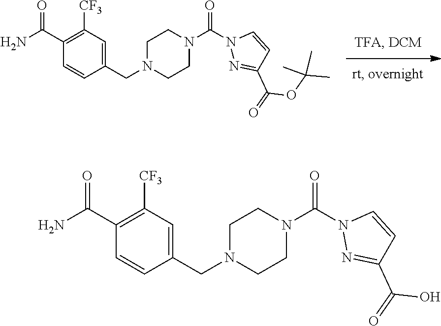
C(=O)(N1N=C(C(OC(C)(C)C)=O)C=C1)N1CCN(CC2=CC([CF3])=C(C(N)=O)C=C2)CC1.C(=O)(N1N=C(C(O)=O)C=C1)N1CCN(CC2=CC([CF3])=C(C(N)=O)C=C2)CC1
